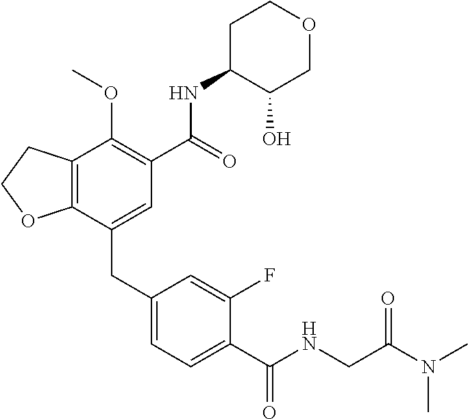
C12=C(CCO1)C(OC)=C(C(NC1C(O)COCC1)=O)C=C2CC1=CC=C(C(NCC(N(C)C)=O)=O)C(F)=C1
